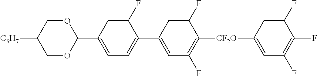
C1(F)=CC(C2OCC([C3H7])CO2)=CC=C1C1=CC(F)=C([CF2O]C2=CC(F)=C(F)C(F)=C2)C(F)=C1
